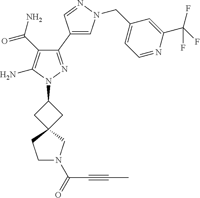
C1(C(N)=O)=C(N)N(C2CC3(C2)CCN(C(=O)C#CC)C3)N=C1C1=CN(CC2=CC=NC(C(F)(F)F)=C2)N=C1
